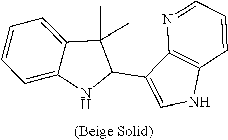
C12=C(NC=C1C1NC3=CC=CC=C3C1(C)C)C=CC=N2
